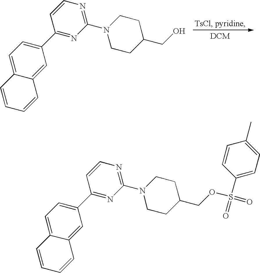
C1(C2=NC(N3CCC(CO)CC3)=NC=C2)=CC=C2C(=C1)C=CC=C2.C1(C2=NC(N3CCC(COS(=O)(=O)C4=CC=C(C)C=C4)CC3)=NC=C2)=CC=C2C(=C1)C=CC=C2
